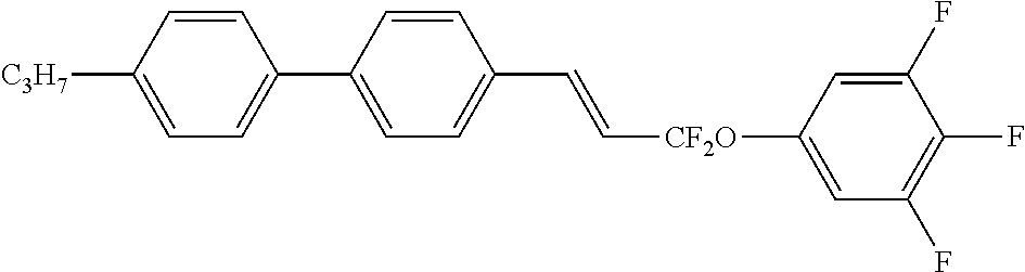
C1=CC([C3H7])=CC=C1C1=CC=C(C=C[CF2O]C2=CC(F)=C(F)C(F)=C2)C=C1
